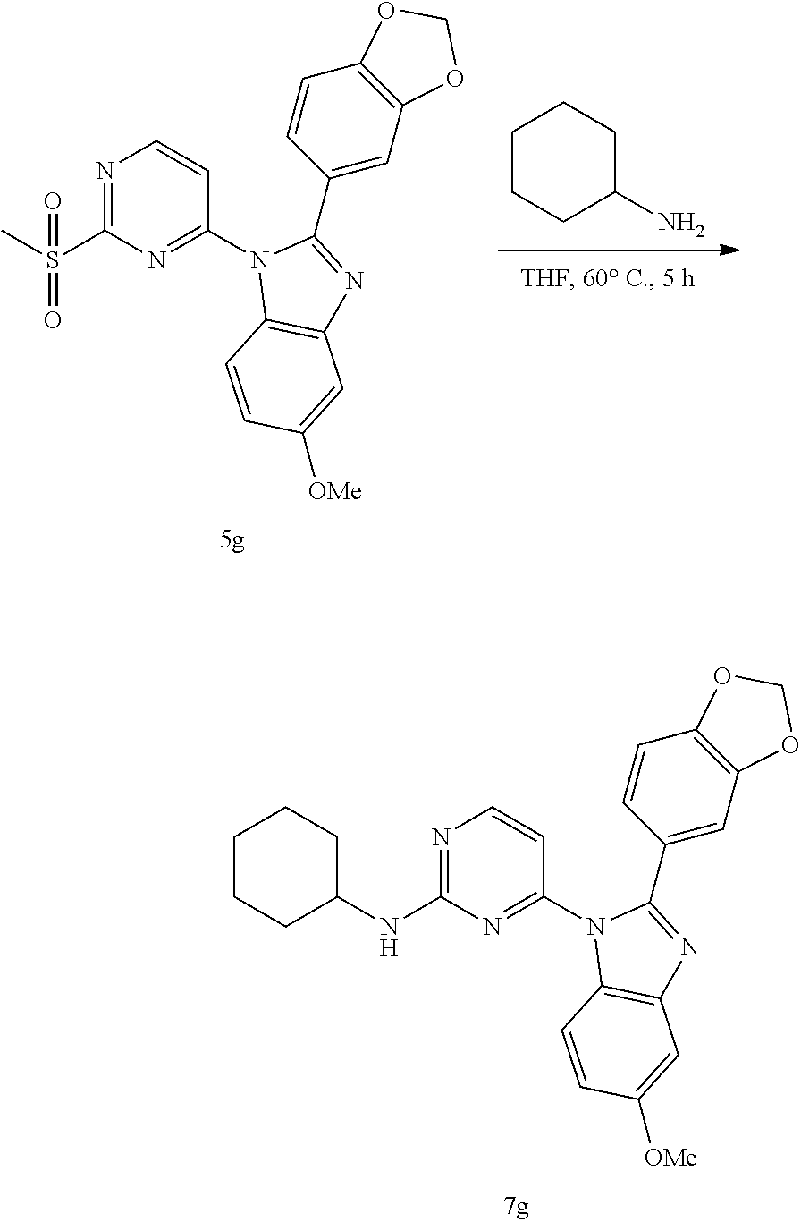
N1=C(NC2CCCCC2)N=C(N2C3=C(N=C2C2=CC4=C(C=C2)OCO4)C=C([OMe])C=C3)C=C1.C1CCC(N)CC1.N1=C(S(C)(=O)=O)N=C(N2C3=C(N=C2C2=CC4=C(C=C2)OCO4)C=C([OMe])C=C3)C=C1
